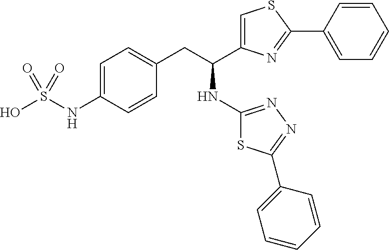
C1=C(NS(O)(=O)=O)C=CC(CC(NC2=NN=C(C3=CC=CC=C3)S2)C2=CSC(C3=CC=CC=C3)=N2)=C1
